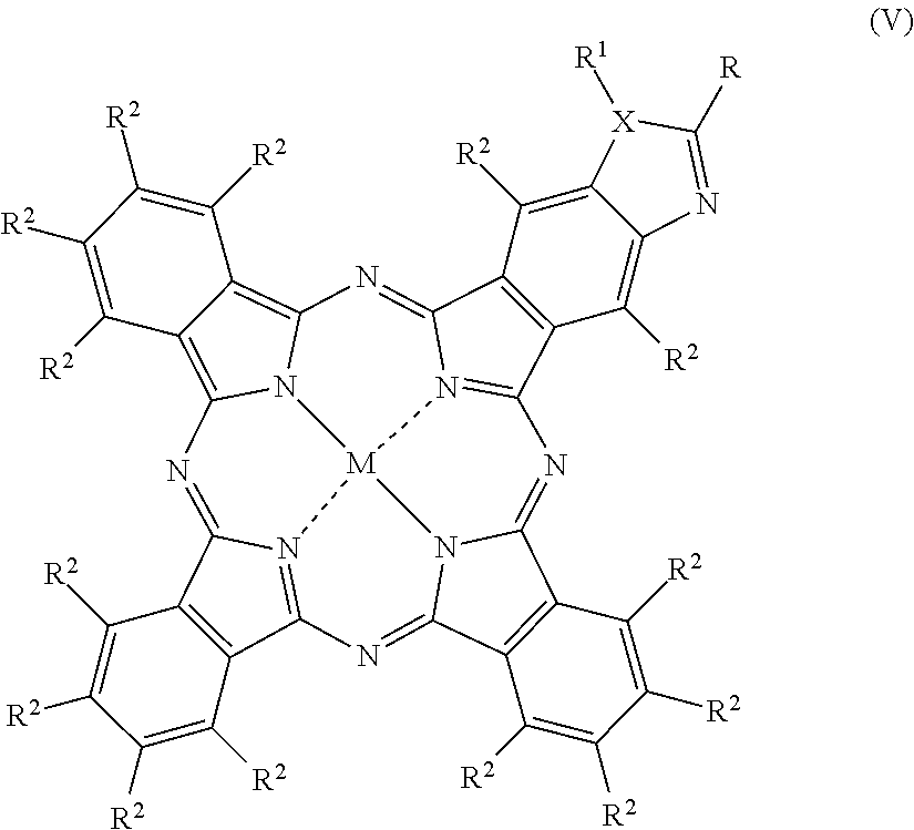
C12=C(C3=N4C1=NC1=C5C(=C6N1[M]41N4=C(C7=C(C4=N6)C([R2])=C4C(=C7[R2])N=C([R])[X]4[R1])N=C4C6=C(C(=N3)N41)C([R2])=C([R2])C([R2])=C6[R2])C([R2])=C([R2])C([R2])=C5[R2])C([R2])=C([R2])C([R2])=C2[R2]
